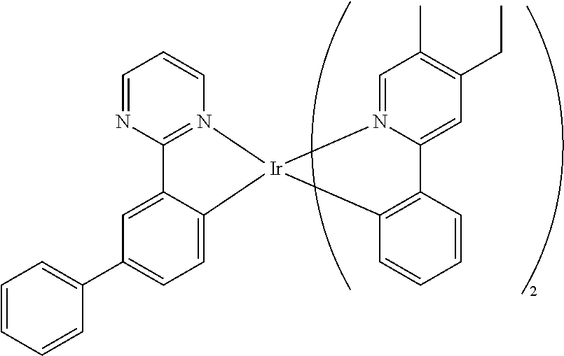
C12=N(C=CC=N1)[Ir]1(C3=CC=C(C4=CC=CC=C4)C=C23)C2=C(C3=CC(CC)=C(C)C=N31)C=CC=C2
